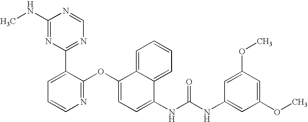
C1(NC)=NC(C2=CC=CN=C2OC2=CC=C(NC(NC3=CC(OC)=CC(OC)=C3)=O)C3=CC=CC=C23)=NC=N1
